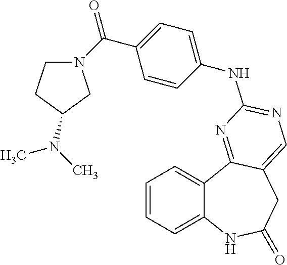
C1=CC=C2C(=C1)C1=NC(NC3=CC=C(C(=O)N4CCC(N(C)C)C4)C=C3)=NC=C1CC(=O)N2
